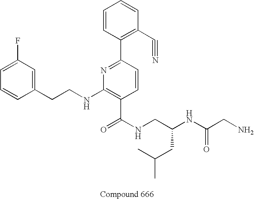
C1=CC(CCNC2=C(C(NCC(NC(CN)=O)CC(C)C)=O)C=CC(C3=C(C#N)C=CC=C3)=N2)=CC(F)=C1
